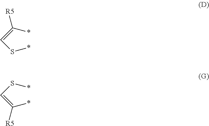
C(=C(*)[R5])S*.C(=C(*)[R5])S*
